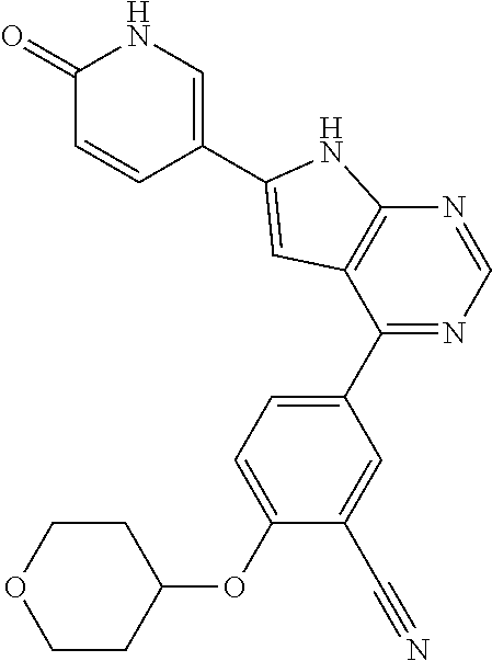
N1=CN=C(C2=CC=C(OC3CCOCC3)C(C#N)=C2)C2=C1NC(C1=CNC(=O)C=C1)=C2
